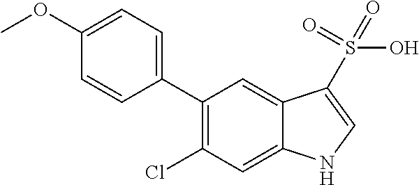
C1(C2=CC=C(OC)C=C2)=C(Cl)C=C2C(=C1)C(S(=O)(=O)O)=CN2
